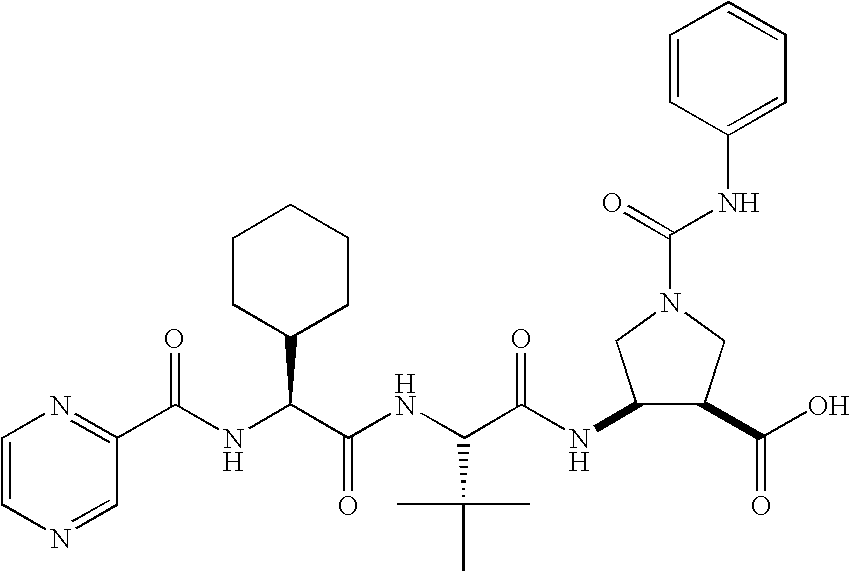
C1=CN=CC(C(NC(C(NC(C(NC2C(C(O)=O)CN(C(=O)NC3=CC=CC=C3)C2)=O)C(C)(C)C)=O)C2CCCCC2)=O)=N1
